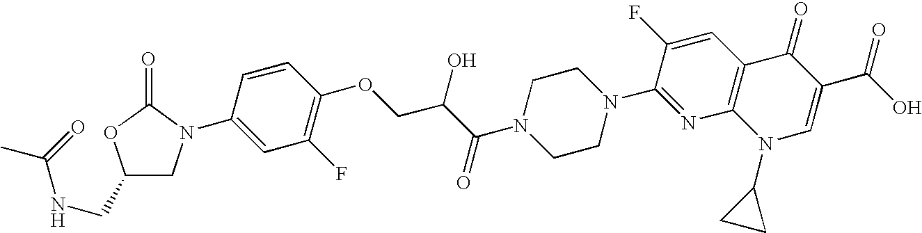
C1(CNC(=O)C)CN(C2=CC(F)=C(OCC(C(=O)N3CCN(C4=NC5=C(C=C4F)C(=O)C(C(O)=O)=CN5C4CC4)CC3)O)C=C2)C(=O)O1
